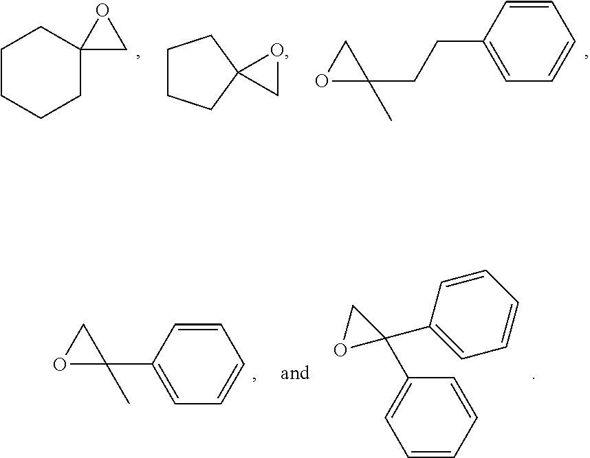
C1CCCC2(C1)CO2.C1=CC(CCC2(C)OC2)=CC=C1.C1CCC2(C1)CO2.C1=CC(C2(C)OC2)=CC=C1.C1=CC=CC=C1C1(C2=CC=CC=C2)CO1
